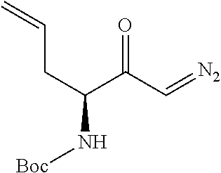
[N2]=CC(C(CC=C)N[Boc])=O
